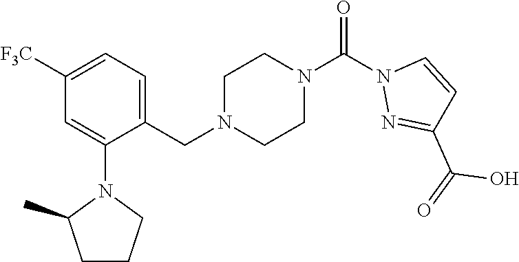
C1([F3C])=CC=C(CN2CCN(C(N3N=C(C(=O)O)C=C3)=O)CC2)C(N2C(C)CCC2)=C1
